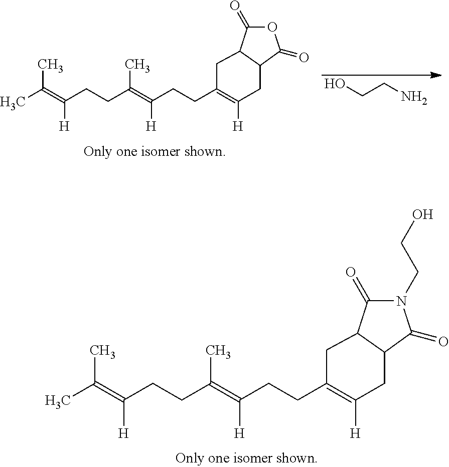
CC(=C(CCC(=C(CCC1=C([H])CC2C(C1)C(=O)N(CCO)C2=O)[H])C)[H])C.OCCN.CC(=C(CCC(=C(CCC1=C([H])CC2C(C1)C(=O)OC2=O)[H])C)[H])C
